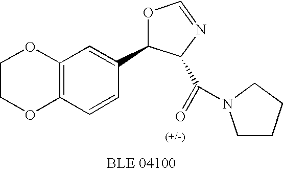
O1C2=C(OCC1)C=C(C1OC=NC1C(=O)N1CCCC1)C=C2
